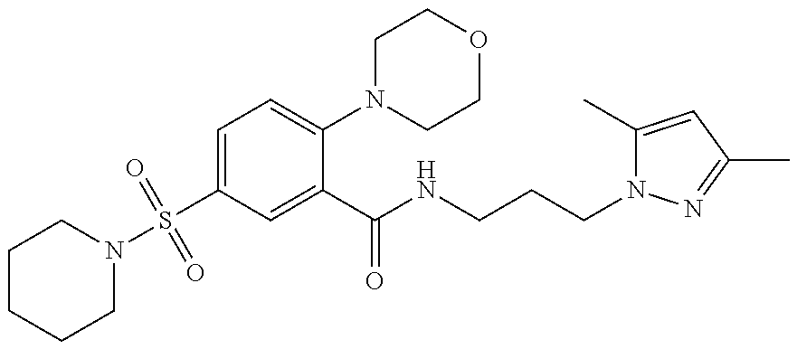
C1CCCN(S(C2=CC=C(N3CCOCC3)C(C(NCCCN3C(C)=CC(C)=N3)=O)=C2)(=O)=O)C1
